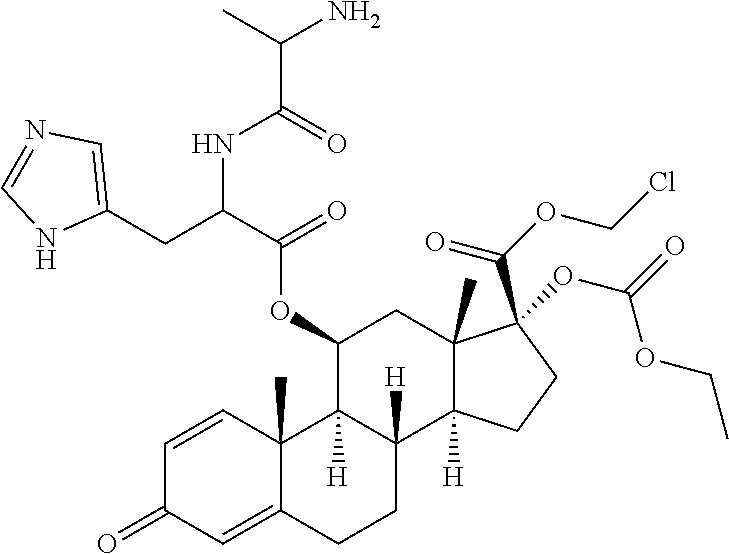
C1(OC(C(CC2=CN=CN2)NC(C(C)N)=O)=O)C2([H])C([H])(C3([H])C(C)(C1)C(C(OCCl)=O)(OC(=O)OCC)CC3)CCC1=CC(=O)C=CC21C
